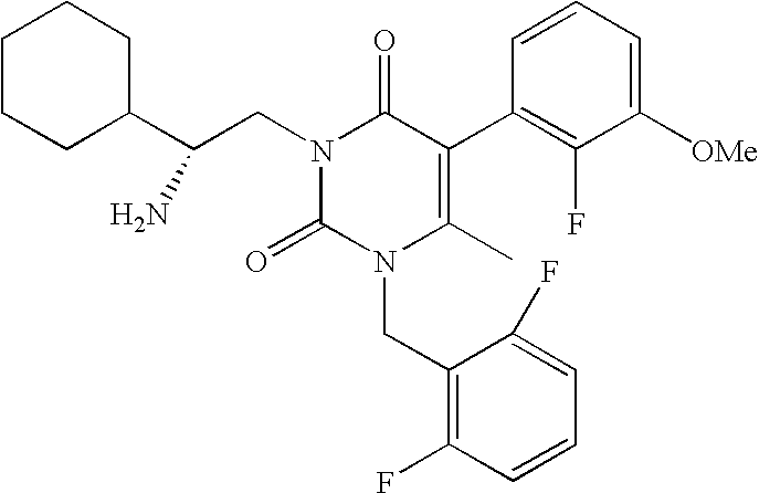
C1CC(C(CN2C(=O)C(C3=C(F)C([OMe])=CC=C3)=C(C)N(CC3=C(F)C=CC=C3F)C2=O)N)CCC1
